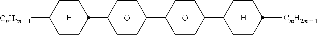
C1CC(C2CCC(C3CCC(C4CCC([CmH2m + 1])CC4)CC3)CC2)CCC1[CnH2n + 1].[H].O.O.[H]
